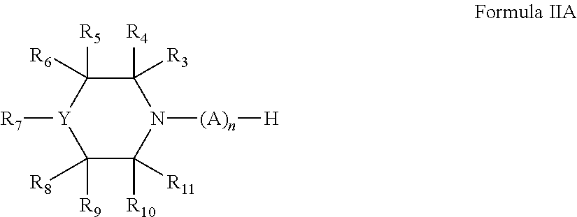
C1([R3])([R4])C([R6])([R5])[Y]([R7])C([R8])([R9])C([R11])([R10])N1[(A)n][H]
